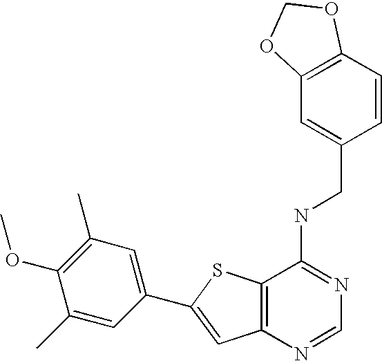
C12=C(N=CN=C1NCC1=CC3=C(C=C1)OCO3)C=C(C1=CC(C)=C(OC)C(C)=C1)S2
